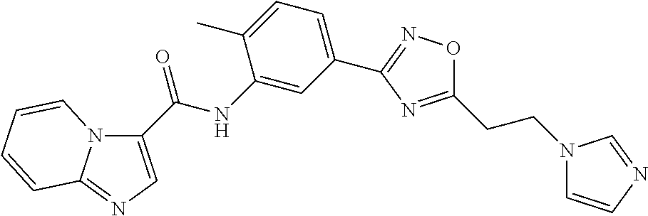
C(NC1=CC(C2=NOC(CCN3C=CN=C3)=N2)=CC=C1C)(=O)C1=CN=C2N1C=CC=C2
